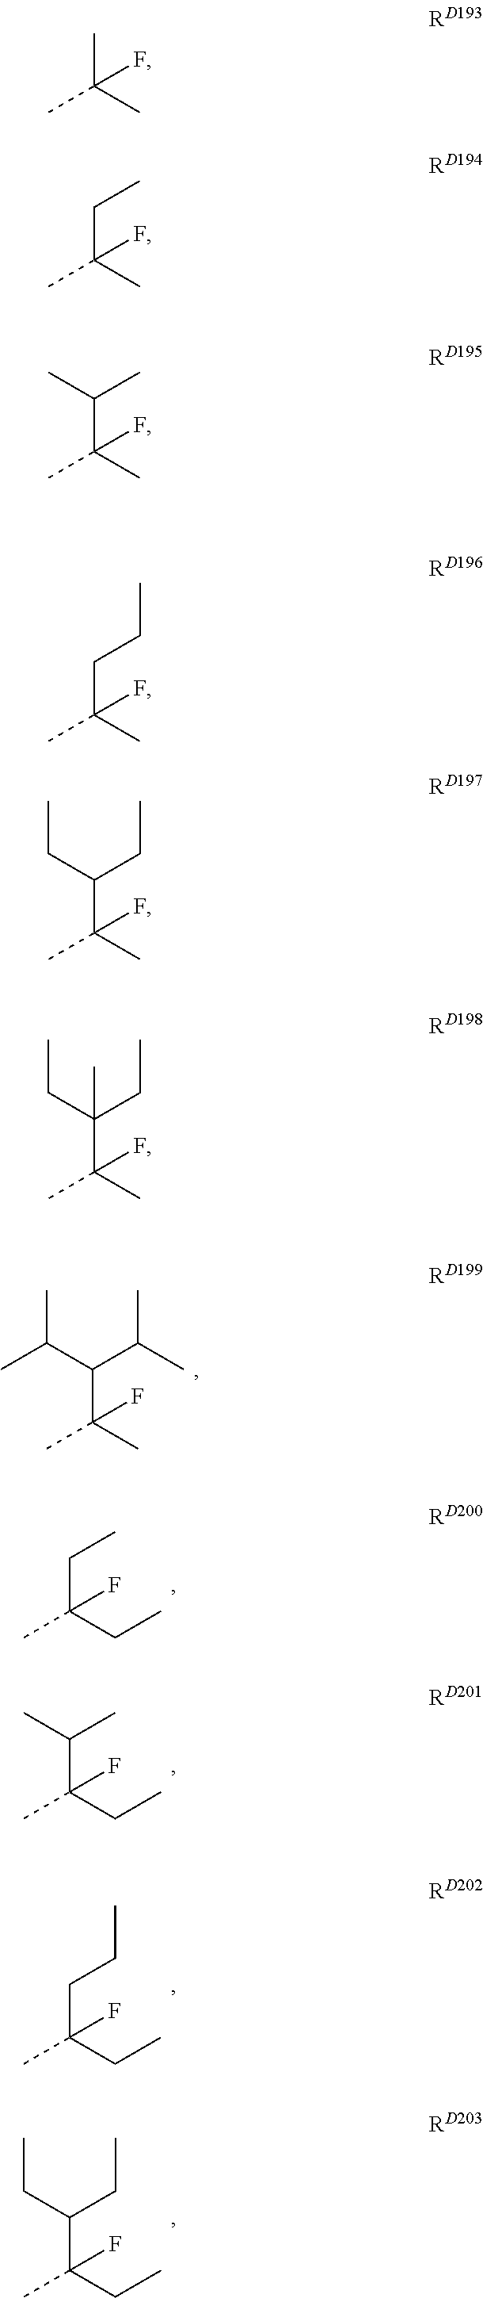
CC(C)(F)C(C(C)C)C(C)C.CC(CC)(F)CC.CC(CC)(F)C(C)C.CC(CC)(F)CCC.CC(CC)(F)C(CC)CC.CC(C)(C)F.CC(CC)(C)F.CC(C(C)C)(C)F.CC(CCC)(C)F.CC(C)(F)C(CC)CC.CC(C)(F)C(CC)(CC)C
